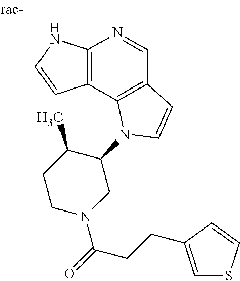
C12=C(C3=C(C=N1)C=CN3C1C(C)CCN(C(=O)CCC3=CSC=C3)C1)C=CN2
